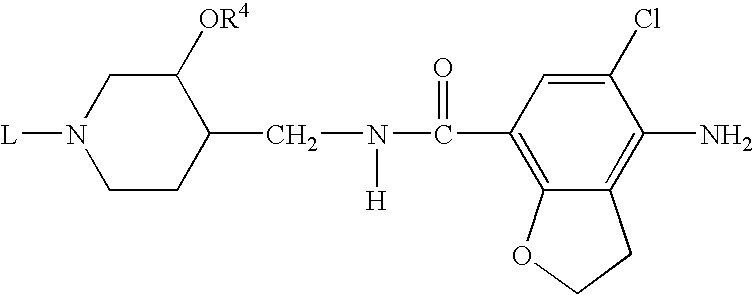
C12=C(C(N([H])CC3C([OR4])CN([L])CC3)=O)C=C(Cl)C(N)=C1CCO2
